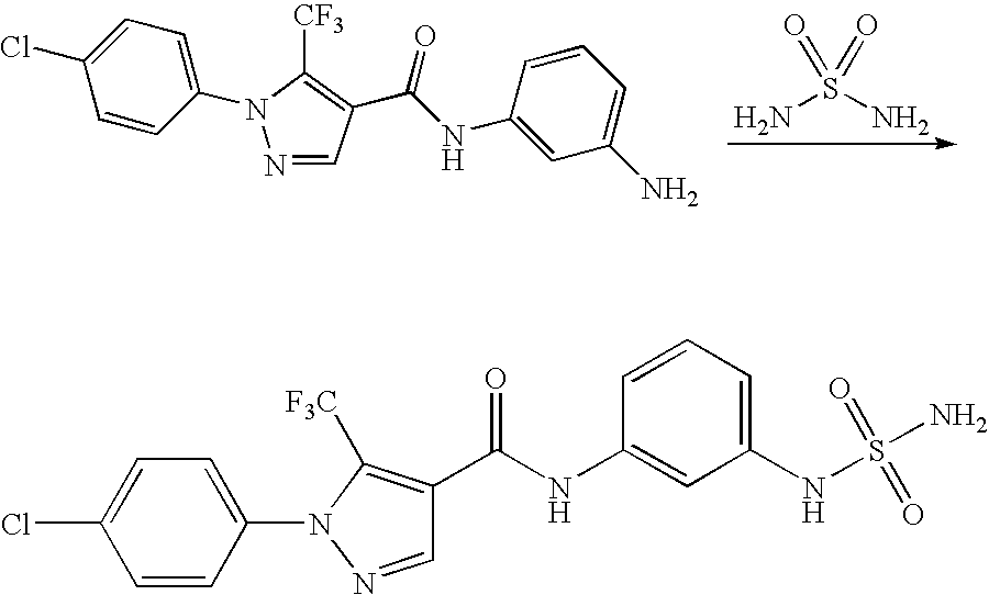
O=S(=O)(N)N.C1=C(Cl)C=CC(N2N=CC(C(NC3=CC(N)=CC=C3)=O)=C2[CF3])=C1.C1=CC(N2C([F3C])=C(C(NC3=CC(NS(N)(=O)=O)=CC=C3)=O)C=N2)=CC=C1Cl
